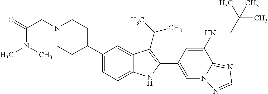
N1(CC(=O)N(C)C)CCC(C2=CC=C3C(=C2)C(C(C)C)=C(C2=CN4C(=NC=N4)C(NCC(C)(C)C)=C2)N3)CC1
